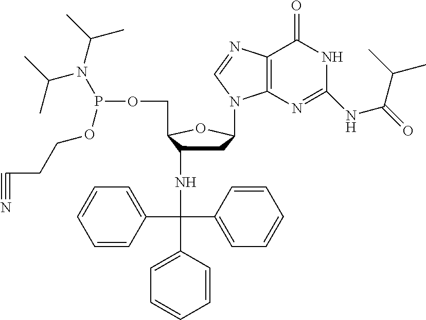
N(C(C1=CC=CC=C1)(C1=CC=CC=C1)C1=CC=CC=C1)C1CC(N2C3=C(C(=O)NC(NC(=O)C(C)C)=N3)N=C2)OC1COP(N(C(C)C)C(C)C)OCCC#N
